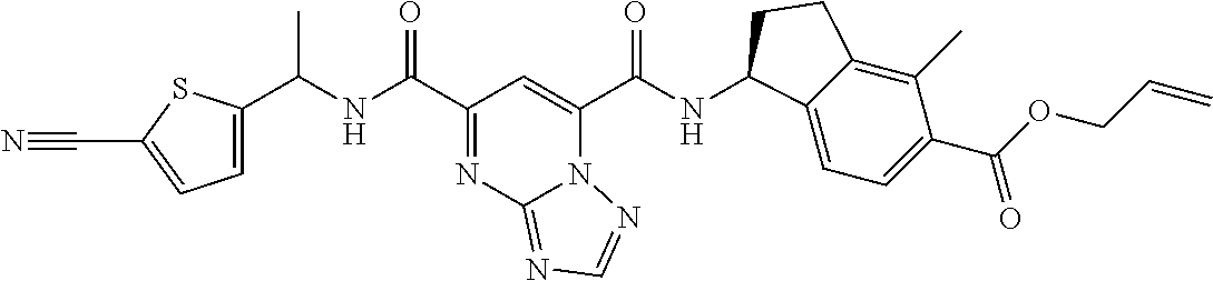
N12C(C(NC3C4=CC=C(C(OCC=C)=O)C(C)=C4CC3)=O)=CC(C(NC(C3=CC=C(C#N)S3)C)=O)=NC1=NC=N2
